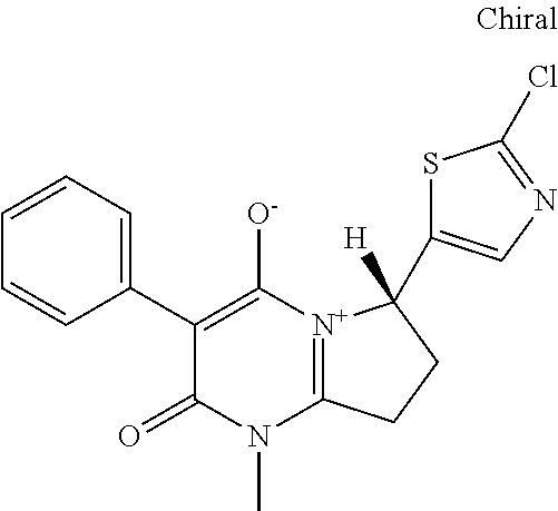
C1(C2=CC=CC=C2)=C([O-])[N+]2=C(N(C)C1=O)CCC2(C1=CN=C(Cl)S1)[H]
